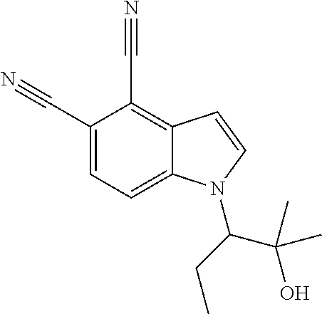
C1(C#N)=CC=C2C(=C1C#N)C=CN2C(CC)C(O)(C)C
